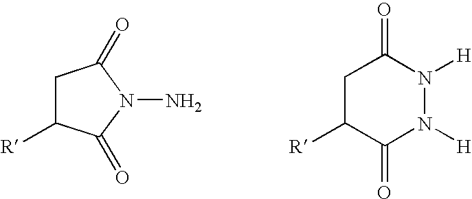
C1C([R])C(=O)N(N)C1=O.C1C([R])C(=O)N([H])N([H])C1=O
